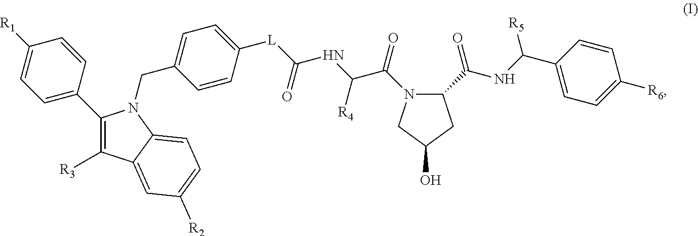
C1([R1])=CC=C(C2=C([R3])C3=CC([R2])=CC=C3N2CC2=CC=C([L]C(NC(C(N3CC(O)CC3C(NC(C3=CC=C([R6])C=C3)[R5])=O)=O)[R4])=O)C=C2)C=C1
